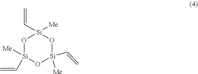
O1[Si](C=C)([Me])O[Si]([Me])(C=C)O[Si]1(C=C)[Me]
